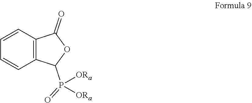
C1=CC2=C(C=C1)C(P(=O)([ORa])[ORa])OC2=O
